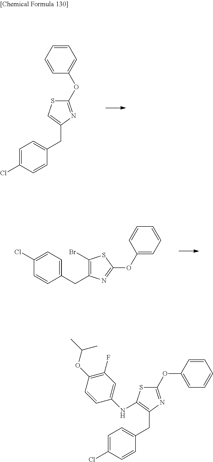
C1=CC=CC=C1OC1=NC(CC2=CC=C(Cl)C=C2)=CS1.C1(Cl)=CC=C(CC2=C(Br)SC(OC3=CC=CC=C3)=N2)C=C1.C1=CC(OC(C)C)=C(F)C=C1NC1=C(CC2=CC=C(Cl)C=C2)N=C(OC2=CC=CC=C2)S1
